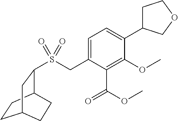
C1=C(CS(=O)(=O)C2C3CCC(C2)CC3)C(C(OC)=O)=C(OC)C(C2CCOC2)=C1
